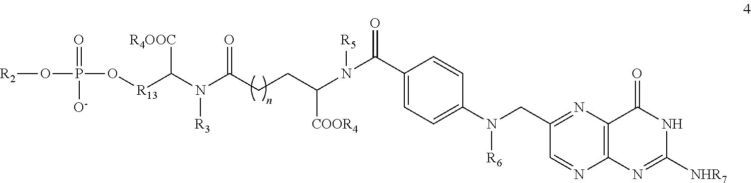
C(C1=CC=C(N(CC2=NC3=C(N=C2)N=C([NHR7])NC3=O)[R6])C=C1)(=O)N(C(CCC(N(C([R13]OP(O[R2])(=O)[O-])[R4OOC])[R3])=O)[COOR4])[R5]
